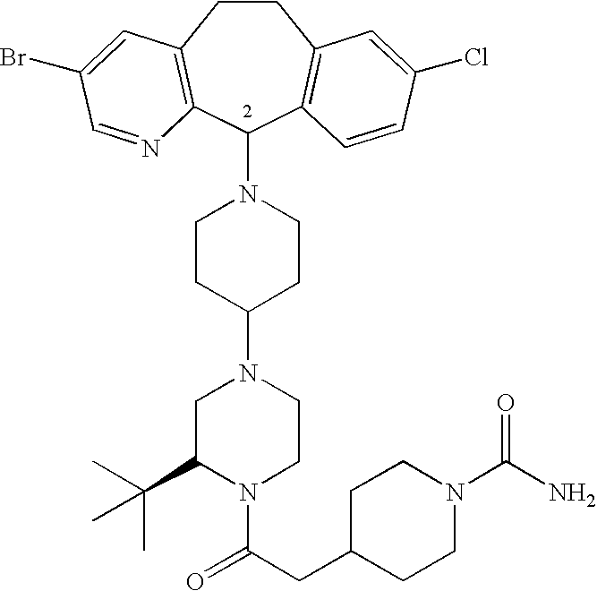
C1CC2=C(C(N3CCC(N4CC(C(C)(C)C)N(C(CC5CCN(C(N)=O)CC5)=O)CC4)CC3)C3=C1C=C(Cl)C=C3)N=CC(Br)=C2
